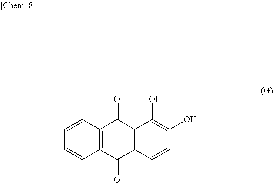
C12=C(C=CC(O)=C1O)C(=O)C1=C(C2=O)C=CC=C1
